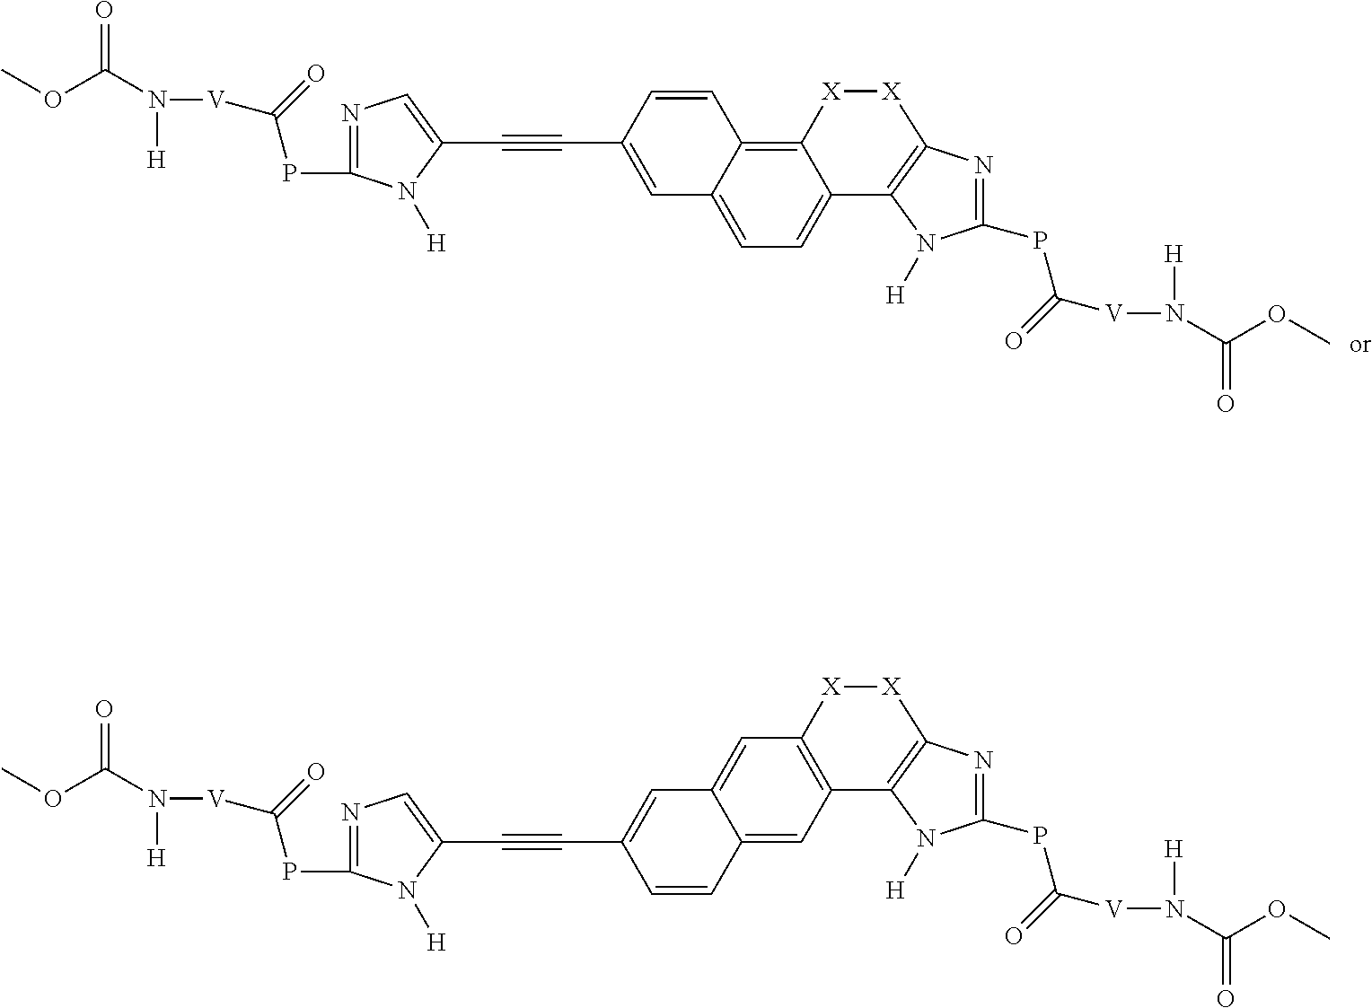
C12=C3C(=CC=C1C1=C([X][X]2)N=C(PC([V]N([H])C(OC)=O)=O)N1[H])C=C(C#CC1=CN=C(PC([V]N([H])C(OC)=O)=O)N1[H])C=C3.C12=C(C=C3C(=C1)C=C(C#CC1=CN=C(PC([V]N([H])C(OC)=O)=O)N1[H])C=C3)C1=C([X][X]2)N=C(PC([V]N([H])C(OC)=O)=O)N1[H]
